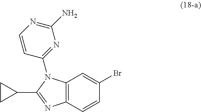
C12=C(C=CC(Br)=C1)N=C(C1CC1)N2C1=NC(N)=NC=C1
